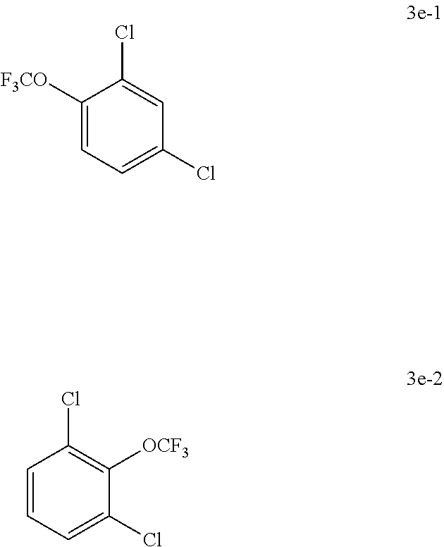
C1([F3CO])=CC=C(Cl)C=C1Cl.C1=CC=C(Cl)C([OCF3])=C1Cl
